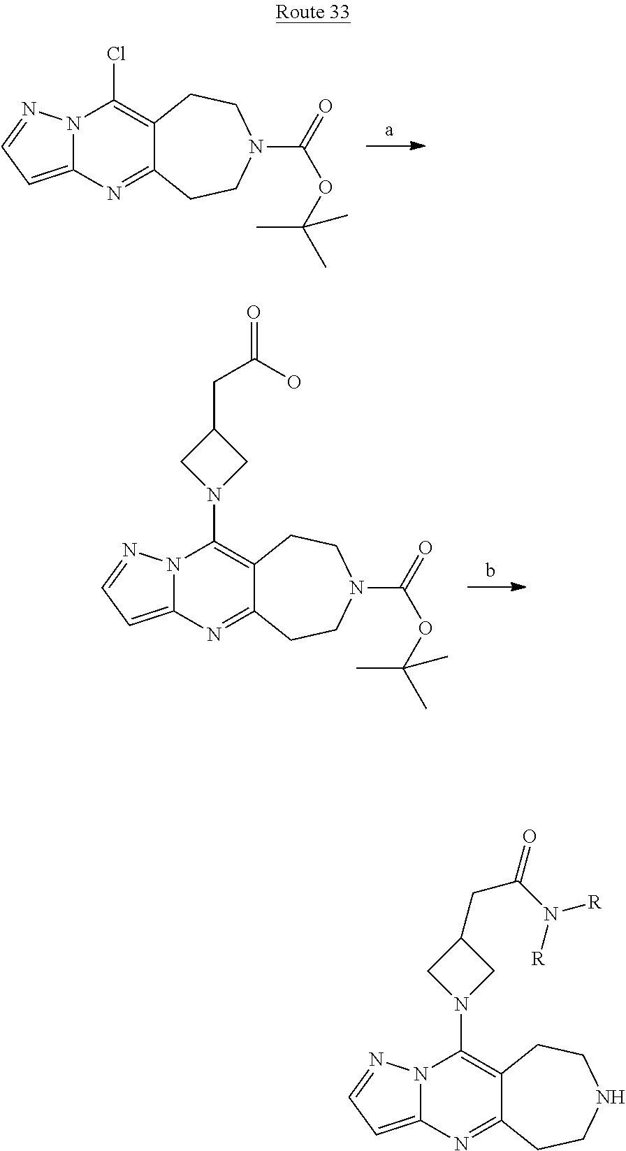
N12C(=CC=N1)N=C1C(=C2Cl)CCN(C(=O)OC(C)(C)C)CC1.N12C(=CC=N1)N=C1C(=C2N2CC(CC(=O)O)C2)CCN(C(=O)OC(C)(C)C)CC1.N12C(=CC=N1)N=C1C(=C2N2CC(CC(=O)N([R])[R])C2)CCNCC1
